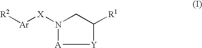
[A]1N([X][Ar][R2])CC([R1])[Y]1
